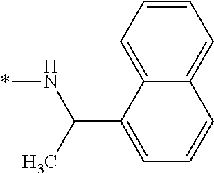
*NC(C1=CC=CC2=CC=CC=C12)C
